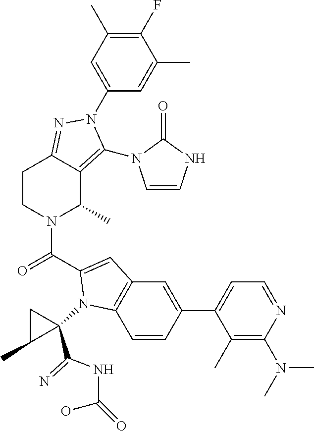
C1(F)=C(C)C=C(N2C(N3C=CNC3=O)=C3C(C)N(C(=O)C4=CC5=C(C=CC(C6=CC=NC(N(C)C)=C6C)=C5)N4C4(C(NC(=O)O)=N)CC4C)CCC3=N2)C=C1C
